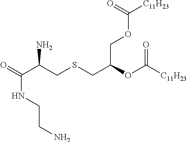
O=C(C(CSCC(OC([C11H23])=O)COC([C11H23])=O)N)NCCN
